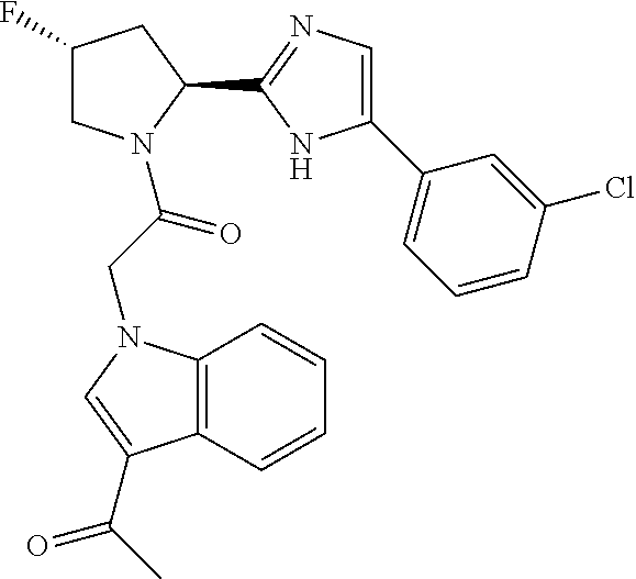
C1(F)CN(C(CN2C3=C(C=CC=C3)C(C(C)=O)=C2)=O)C(C2=NC=C(C3=CC=CC(Cl)=C3)N2)C1
